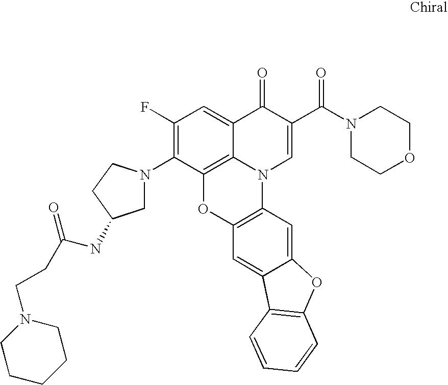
C12=C3C(=CC(F)=C1N1CC(NC(CCN4CCCCC4)=O)CC1)C(=O)C(C(=O)N1CCOCC1)=CN3C1=C(O2)C=C2C(=C1)OC1=C2C=CC=C1
